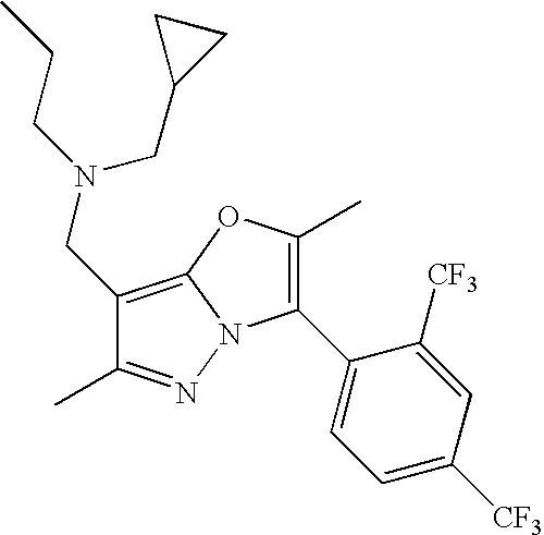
C1(CN(CC2CC2)CCC)=C2N(N=C1C)C(C1=CC=C([CF3])C=C1[CF3])=C(C)O2
